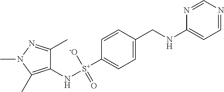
C1(N[S+]([-O])(=O)C2=CC=C(CNC3=CC=NC=N3)C=C2)=C(C)N(C)N=C1C
